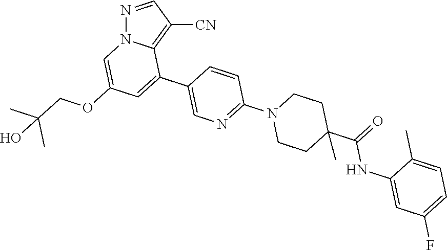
N1=CC([CN])=C2N1C=C(OCC(C)(C)O)C=C2C1=CN=C(N2CCC(C(=O)NC3=CC(F)=CC=C3C)(C)CC2)C=C1
